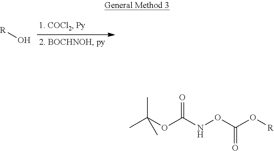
[R]O.C(OC(NOC(O[R])=O)=O)(C)(C)C
